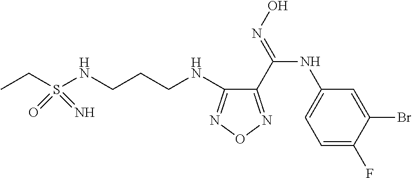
S(NCCCNC1=NON=C1C(=NO)NC1=CC=C(F)C(Br)=C1)(CC)(=O)=N
